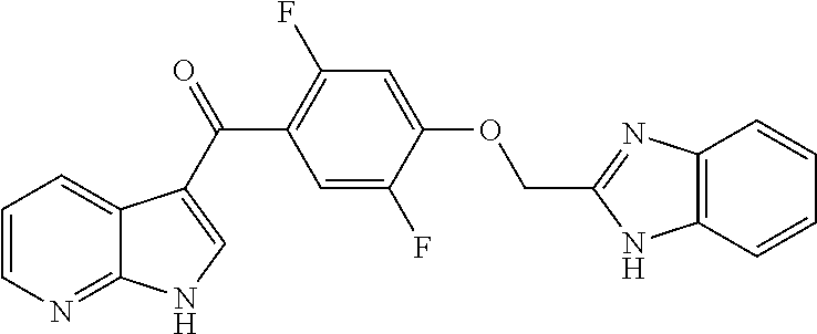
C1=CN=C2C(=C1)C(C(C1=C(F)C=C(OCC3=NC4=C(N3)C=CC=C4)C(F)=C1)=O)=CN2
